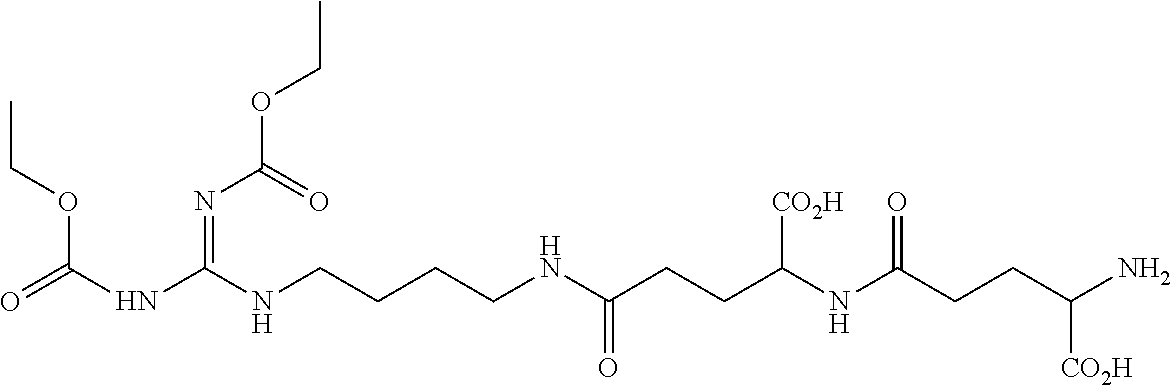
N(C(NCCCCNC(CCC(NC(CCC(N)[CO2H])=O)[CO2H])=O)=NC(OCC)=O)C(OCC)=O
